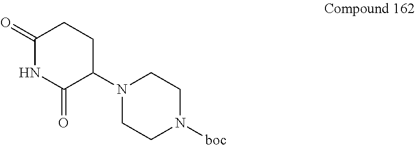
N1(C2C(=O)NC(=O)CC2)CCN([boc])CC1
